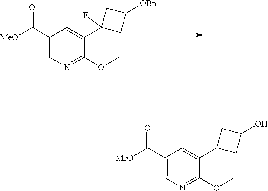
C1(C([MeO])=O)=CN=C(OC)C(C2(F)CC([OBn])C2)=C1.C1(C([MeO])=O)=CN=C(OC)C(C2CC(O)C2)=C1
